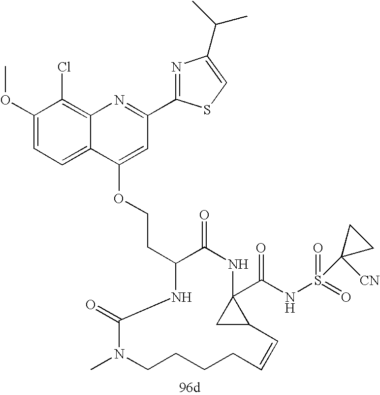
S1C=C(C(C)C)N=C1C1=NC2=C(Cl)C(OC)=CC=C2C(OCCC2NC(=O)N(C)CCCCC=CC3CC3(C(NS(=O)(=O)C3([CN])CC3)=O)NC2=O)=C1
